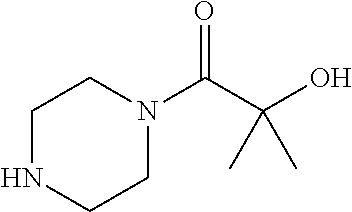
C1NCCN(C(=O)C(O)(C)C)C1
